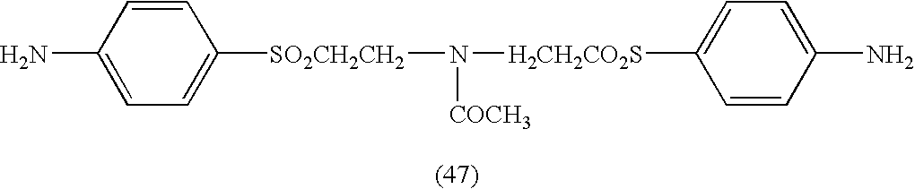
N([COCH3])([H2CH2CO2S]C1=CC=C(N)C=C1)[SO2CH2CH2]C1=CC=C(N)C=C1
